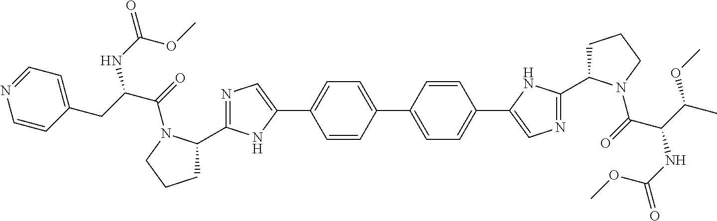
N1=C(C2CCCN2C(=O)C(CC2=CC=NC=C2)NC(=O)OC)NC(C2=CC=C(C3=CC=C(C4=CN=C(C5CCCN5C(=O)C(C(C)OC)NC(=O)OC)N4)C=C3)C=C2)=C1
